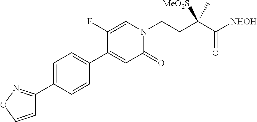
C1=C(C2=NOC=C2)C=CC(C2=CC(=O)N(CCC(C([NHOH])=O)(C)[MeO2S])C=C2F)=C1
